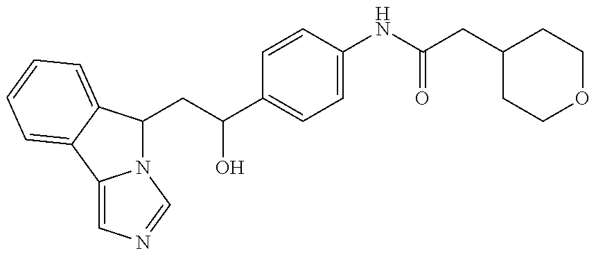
N12C(CC(O)C3=CC=C(NC(=O)CC4CCOCC4)C=C3)C3=CC=CC=C3C1=CN=C2
